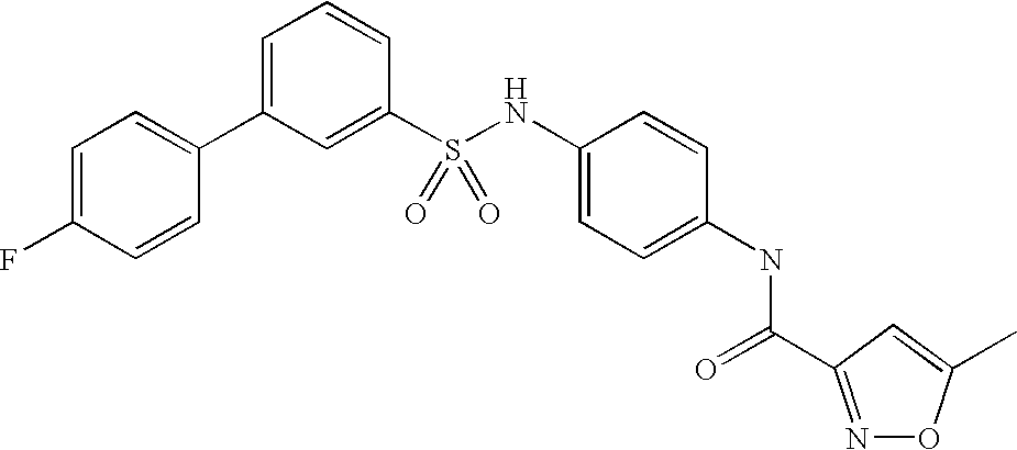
C1=C(F)C=CC(C2=CC=CC(S(NC3=CC=C(NC(=O)C4=NOC(C)=C4)C=C3)(=O)=O)=C2)=C1
